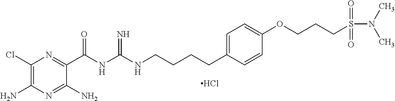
C1(Cl)=C(N)N=C(N)C(C(NC(NCCCCC2=CC=C(OCCCS(=O)(=O)N(C)C)C=C2)=N)=O)=N1.Cl
